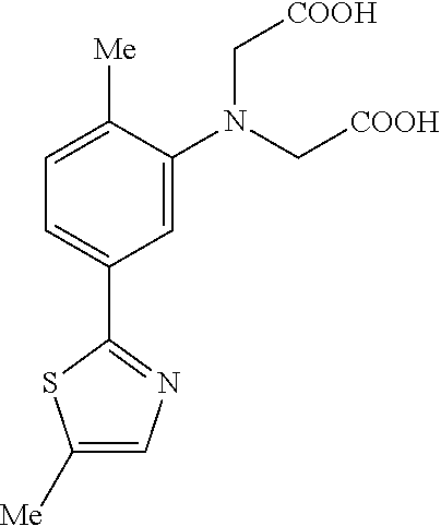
C1=C(N(C[COOH])C[COOH])C([Me])=CC=C1C1=NC=C([Me])S1
